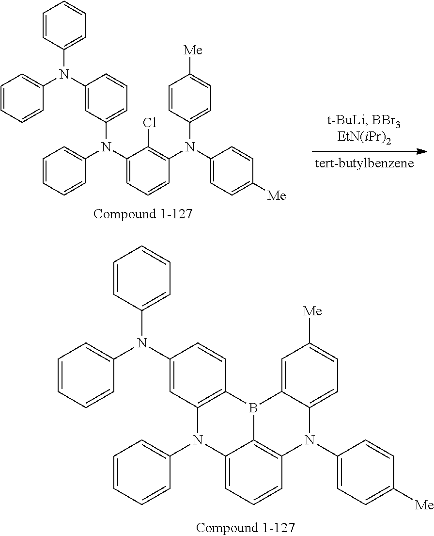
C1([Me])=CC=C(N(C2=C(Cl)C(N(C3=CC=CC(N(C4=CC=CC=C4)C4=CC=CC=C4)=C3)C3=CC=CC=C3)=CC=C2)C2=CC=C([Me])C=C2)C=C1.C1([Me])=CC=C(N2C3=C4C(=CC=C3)N(C3=CC=CC=C3)C3=C(C=CC(N(C5=CC=CC=C5)C5=CC=CC=C5)=C3)B4C3=CC([Me])=CC=C23)C=C1
